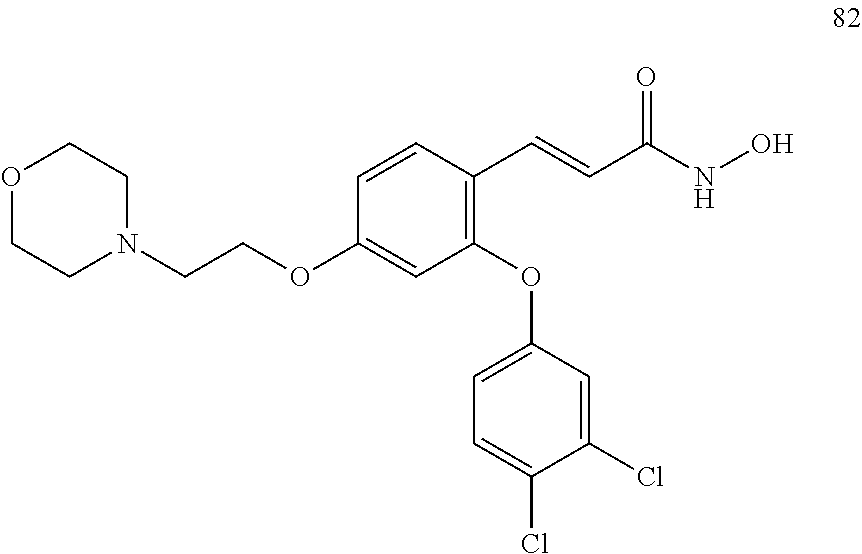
C1=CC(C=CC(NO)=O)=C(OC2=CC=C(Cl)C(Cl)=C2)C=C1OCCN1CCOCC1
